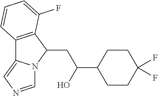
C12=C(C(CC(C3CCC(F)(F)CC3)O)N3C1=CN=C3)C(F)=CC=C2
